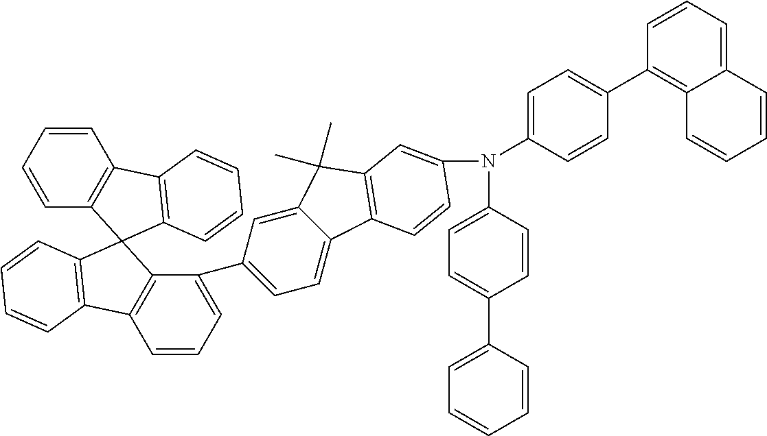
C1=CC=CC2=C1C1=C(C=CC=C1)C21C2=C(C=CC=C2C2=CC=C3C(=C2)C(C)(C)C2=C3C=CC(N(C3=CC=C(C4=CC=CC=C4)C=C3)C3=CC=C(C4=C5C(=CC=C4)C=CC=C5)C=C3)=C2)C2=C1C=CC=C2
